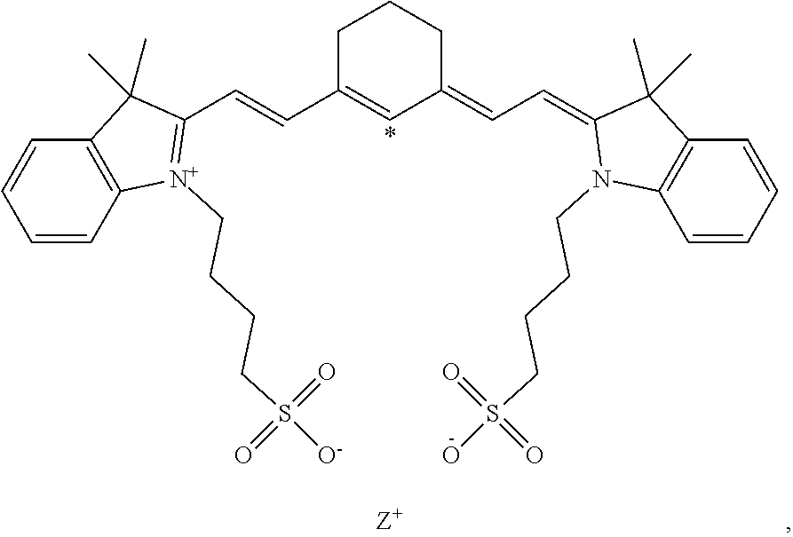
C1(=CC=C2C=C(C=CC3=[N+](CCCCS([O-])(=O)=O)C4=C(C3(C)C)C=CC=C4)CCC2)N(CCCCS(O)(=O)=O)C2=C(C1(C)C)C=CC=C2
